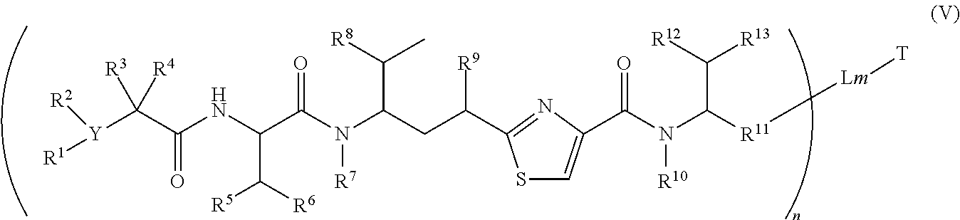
[Y](C(C(=O)NC(C([R5])[R6])C(N([R7])C(C([R8])C)CC([R9])C1=NC(C(N([R10])C(C([R13])[R12])[R11][Lm][T])=O)=CS1)=O)([R3])[R4])([R1])[R2]
